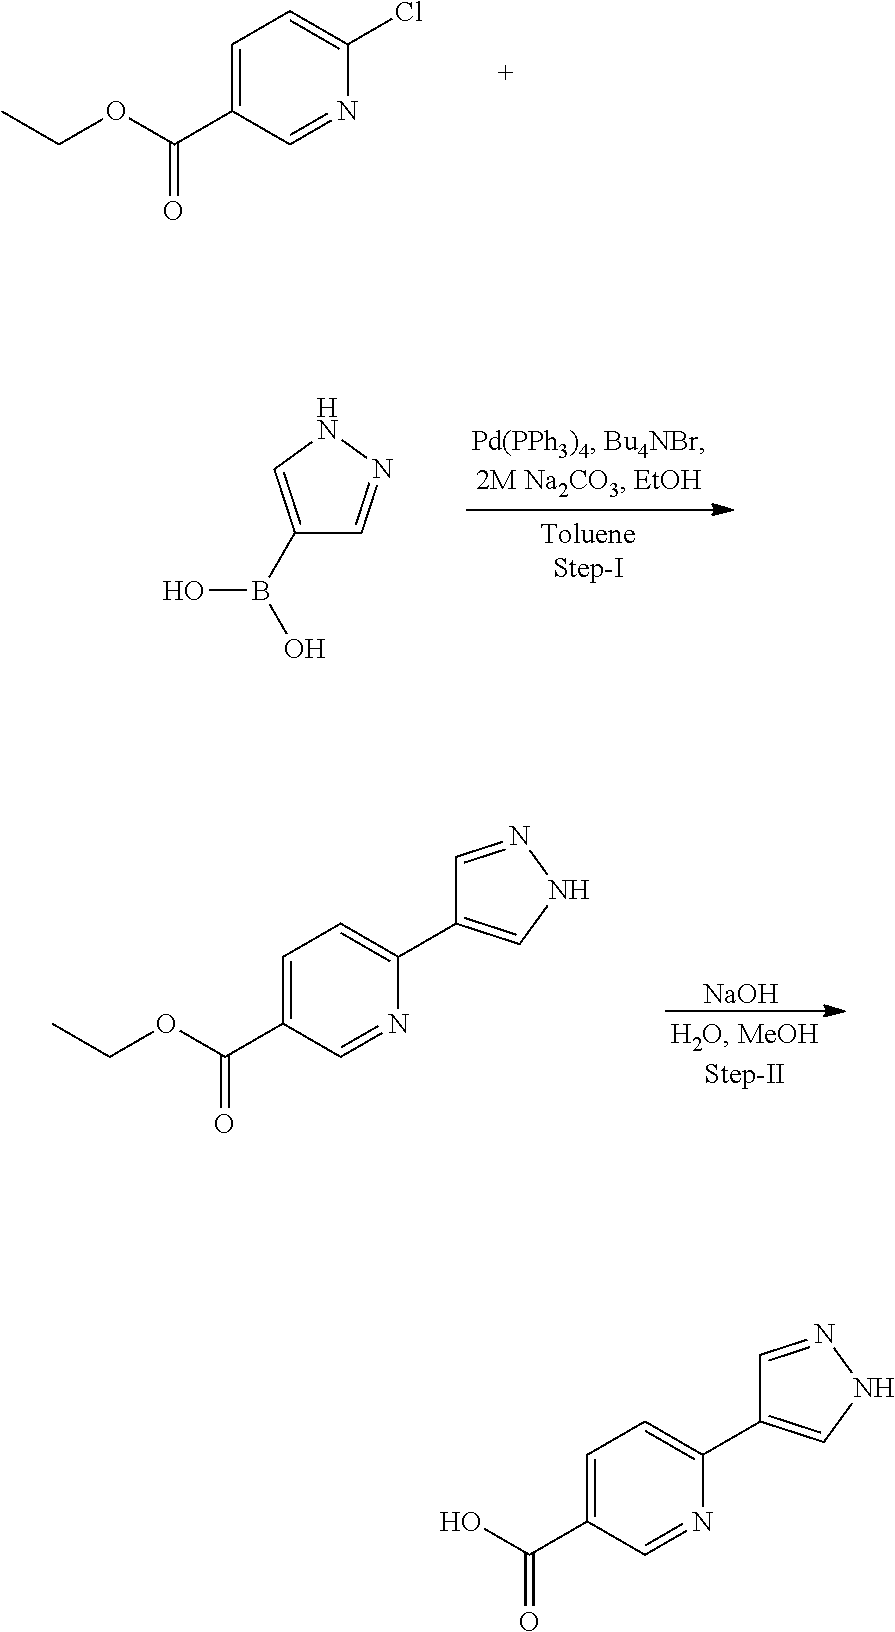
C1=C(C(OCC)=O)C=NC(Cl)=C1.C1(B(O)O)=CNN=C1.[NaOH].C1=C(C(OCC)=O)C=NC(C2=CNN=C2)=C1.C1=C(C(O)=O)C=NC(C2=CNN=C2)=C1
